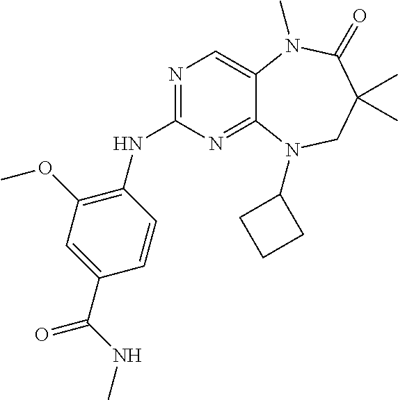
N1=C(NC2=C(OC)C=C(C(NC)=O)C=C2)N=C2C(=C1)N(C)C(=O)C(C)(C)CN2C1CCC1
